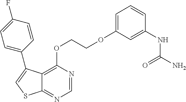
C12=C(OCCOC3=CC=CC(NC(=O)N)=C3)N=CN=C1SC=C2C1=CC=C(F)C=C1
